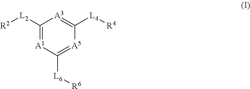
C1([L2][R2])=[A1]C([L6][R6])=[A5]C([L4][R4])=[A3]1
